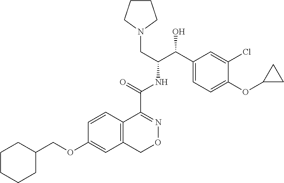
C1=CC2=C(C=C1OCC1CCCCC1)CON=C2C(=O)NC(C(C1=CC=C(OC2CC2)C(Cl)=C1)O)CN1CCCC1
